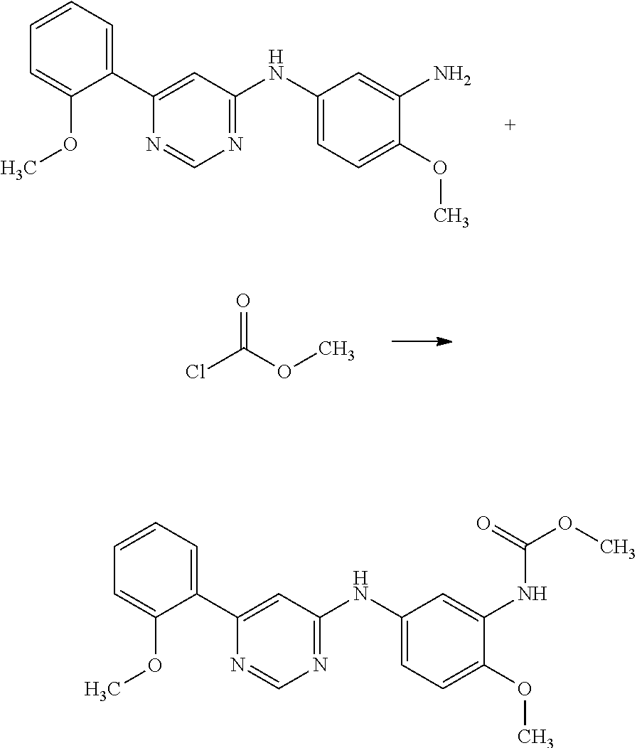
C1(C2=CC(NC3=CC=C(OC)C(N)=C3)=NC=N2)=CC=CC=C1OC.O=C(OC)Cl.C1(C2=CC(NC3=CC=C(OC)C(NC(OC)=O)=C3)=NC=N2)=CC=CC=C1OC
